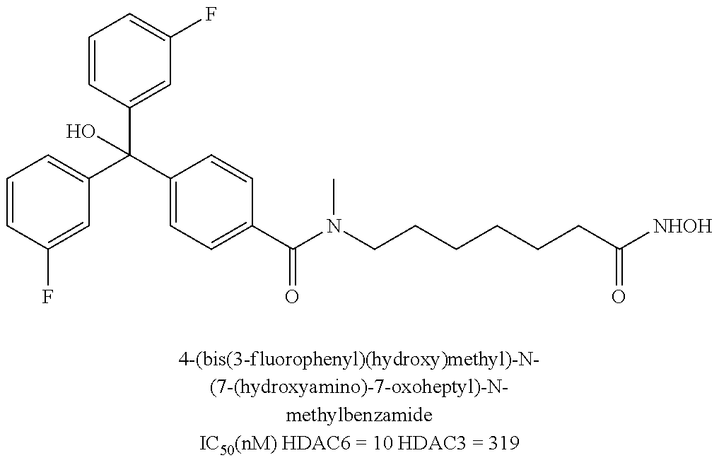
C1=CC(F)=CC(C(C2=CC=C(C(N(CCCCCCC([NHOH])=O)C)=O)C=C2)(C2=CC(F)=CC=C2)O)=C1
